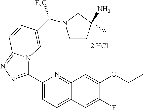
C1(C2=NN=C3N2C=C(C(N2CCC(C)(N)C2)[F3C])C=C3)=CC=C2C(=N1)C=C(OCC)C(F)=C2
